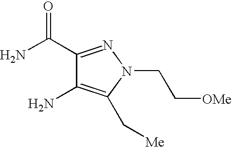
C1(C(N)=O)=NN(CC[OMe])C(C[Me])=C1N
